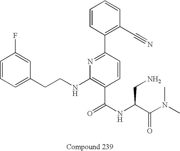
C1=CC=C(CCNC2=C(C(NC(C(=O)N(C)C)CN)=O)C=CC(C3=C(C#N)C=CC=C3)=N2)C=C1F
